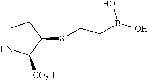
N1CCC(SCCB(O)O)C1[CO2H]
